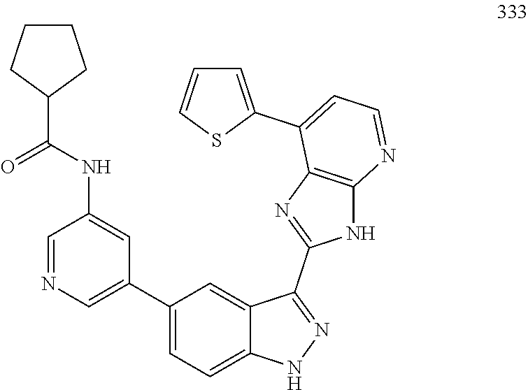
C1=NC=C(C2=CC=C3C(=C2)C(C2=NC4=C(N2)N=CC=C4C2=CC=CS2)=NN3)C=C1NC(C1CCCC1)=O
